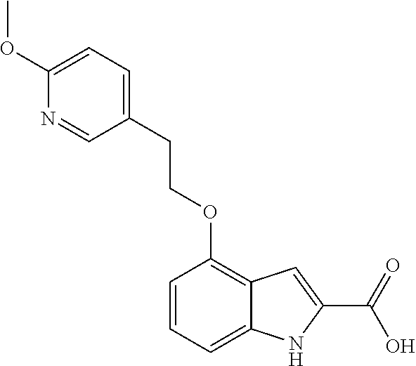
C1(CCOC2=C3C(=CC=C2)NC(C(=O)O)=C3)=CC=C(OC)N=C1
